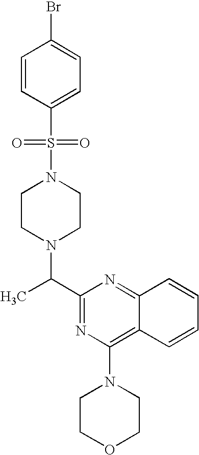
C(C1=NC(N2CCOCC2)=C2C(=N1)C=CC=C2)(C)N1CCN(S(C2=CC=C(Br)C=C2)(=O)=O)CC1
